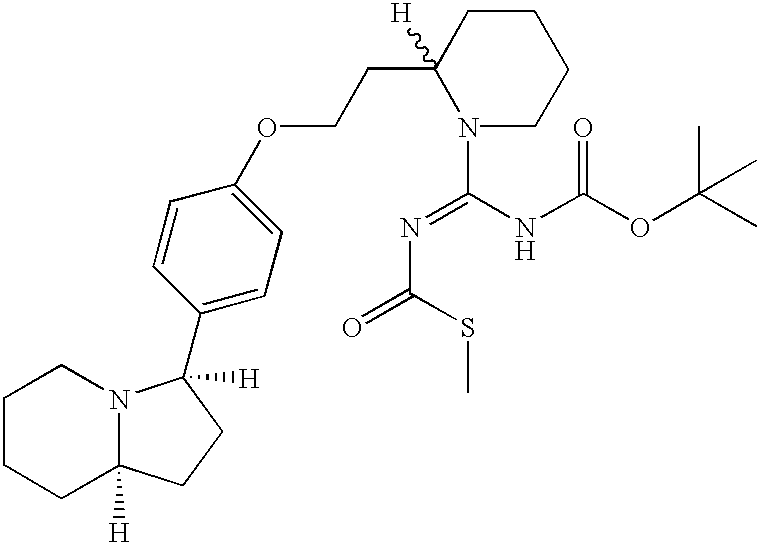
C1CCC2([H])N(C1)C([H])(C1=CC=C(OCCC3([H])N(C(=NC(SC)=O)NC(OC(C)(C)C)=O)CCCC3)C=C1)CC2
